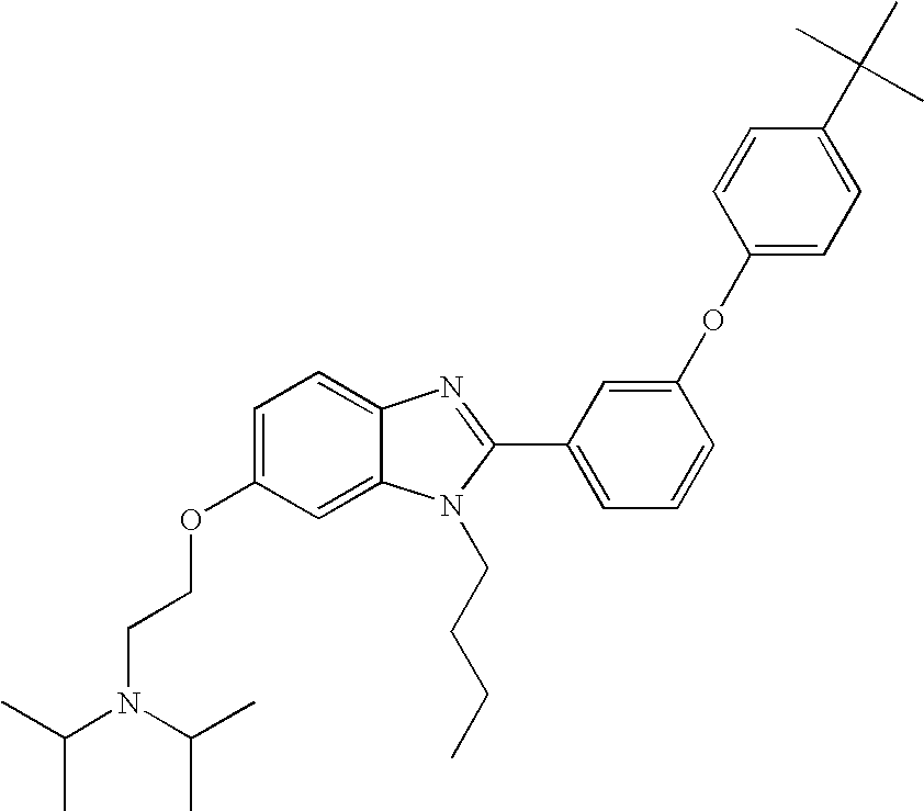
C1=C(OCCN(C(C)C)C(C)C)C=C2C(=C1)N=C(C1=CC=CC(OC3=CC=C(C(C)(C)C)C=C3)=C1)N2CCCC
